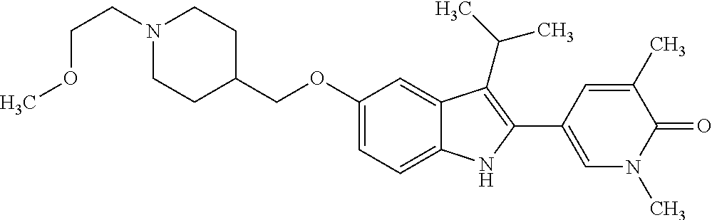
C(C1CCN(CCOC)CC1)OC1=CC=C2C(=C1)C(C(C)C)=C(C1=CN(C)C(=O)C(C)=C1)N2
